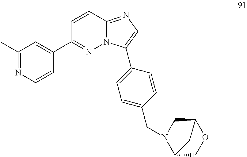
C1(C2=NN3C(=NC=C3C3=CC=C(CN4C5COC(C4)C5)C=C3)C=C2)=CC(C)=NC=C1
